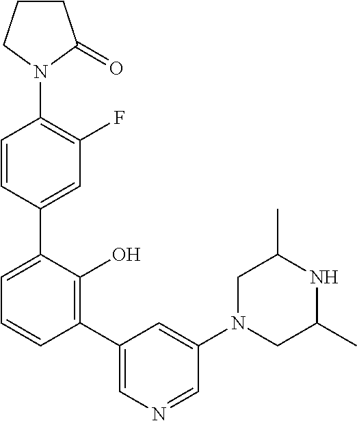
C1=CC(C2=CC=CC(C3=CN=CC(N4CC(C)NC(C)C4)=C3)=C2O)=CC(F)=C1N1C(=O)CCC1
